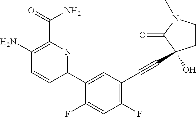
C1(N)=C(C(=O)N)N=C(C2=CC(C#CC3(O)CCN(C)C3=O)=C(F)C=C2F)C=C1
